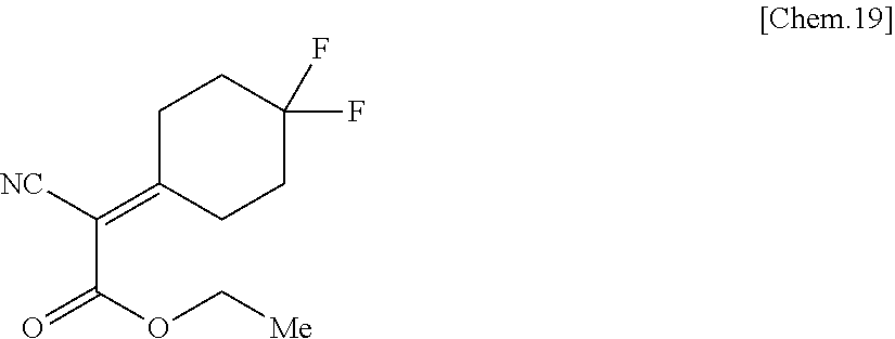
C1C(=C([NC])C(OC[Me])=O)CCC(F)(F)C1
